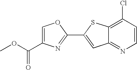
C12=NC=CC(Cl)=C1SC(C1=NC(C(OC)=O)=CO1)=C2
